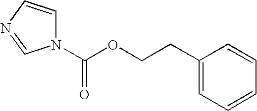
C1=CN=CN1C(OCCC1=CC=CC=C1)=O
